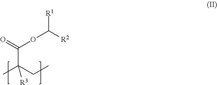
C(C(CC)(C)[R3])(=O)OC([R2])[R1]
